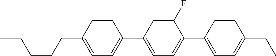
C1=CC(C2=CC=C(C3=CC=C(CCCCC)C=C3)C=C2F)=CC=C1CC
